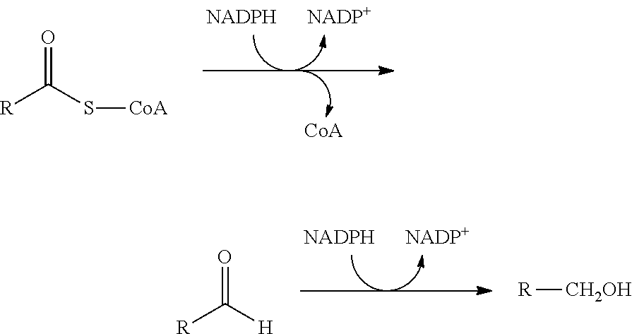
[R]C(S[CoA])=O.[R]C([H])=O.[R][CH2OH]
